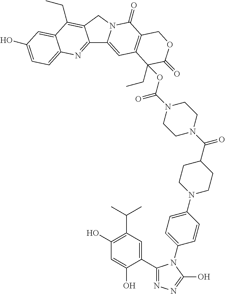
C12=NC3=CC=C(O)C=C3C(CC)=C1CN1C2=CC2=C(C1=O)COC(=O)C2(CC)OC(N1CCN(C(C2CCN(C3=CC=C(N4C(C5=CC(C(C)C)=C(O)C=C5O)=NN=C4O)C=C3)CC2)=O)CC1)=O
